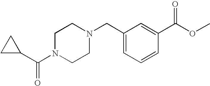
C1(C(N2CCN(CC3=CC=CC(C(OC)=O)=C3)CC2)=O)CC1
